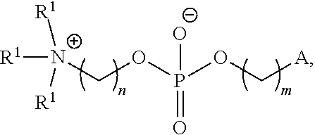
[A]COP(OC[N+]([R1])([R1])[R1])([O-])=O
